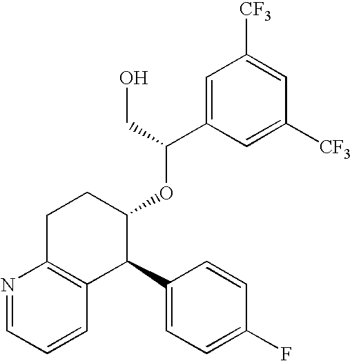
N1=CC=CC2=C1CCC(OC(C1=CC([CF3])=CC([CF3])=C1)CO)C2C1=CC=C(F)C=C1
